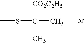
[CO2C2H5]C(SC)(C)C
